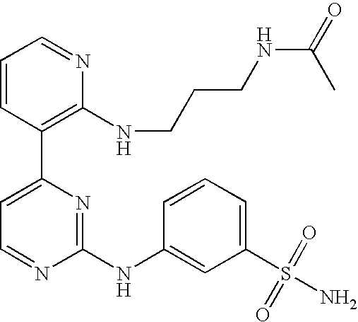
C1=CC(C2=CC=NC(NC3=CC(S(N)(=O)=O)=CC=C3)=N2)=C(NCCCNC(=O)C)N=C1
